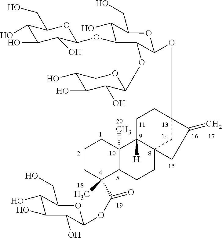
C1CC(C)(C(=O)OC2C(O)C(O)C(O)C(CO)O2)C2C(C)(C1)C1([H])C3(CC2)CC(OC2C(OC4C(O)C(O)C(O)CO4)C(OC4C(O)C(O)C(O)C(CO)O4)C(O)C(CO)O2)(CC1)C(=C)C3
